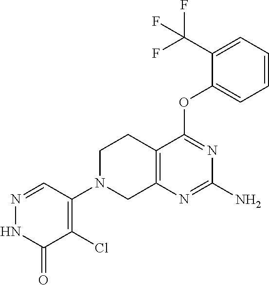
C1(N)=NC2=C(CCN(C3=C(Cl)C(=O)NN=C3)C2)C(OC2=CC=CC=C2C(F)(F)F)=N1
